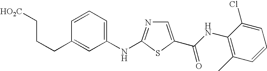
C1=CC(CCC[HO2C])=CC(NC2=NC=C(C(NC3=C(C)C=CC=C3Cl)=O)S2)=C1
